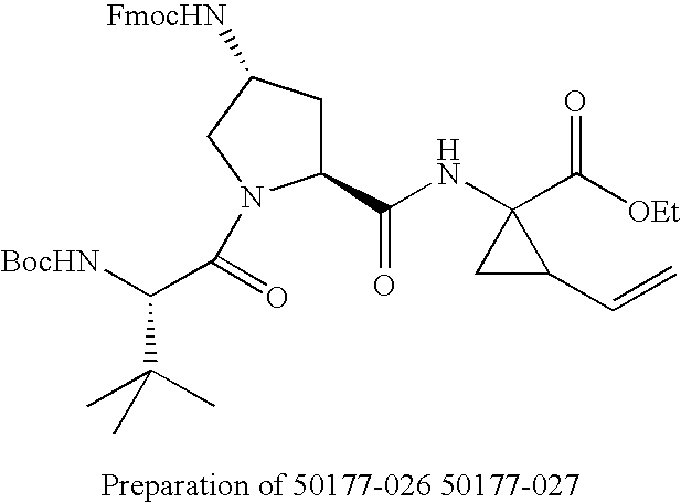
C1(C(NC2(C([OEt])=O)CC2C=C)=O)CC([FmocHN])CN1C(=O)C([BocHN])C(C)(C)C
